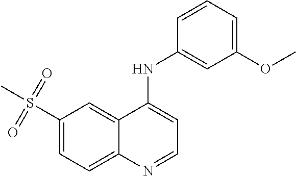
C1(S(C)(=O)=O)=CC=C2C(=C1)C(NC1=CC(OC)=CC=C1)=CC=N2
